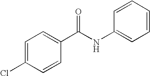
C1=C(Cl)C=CC(C(NC2=CC=CC=C2)=O)=C1
